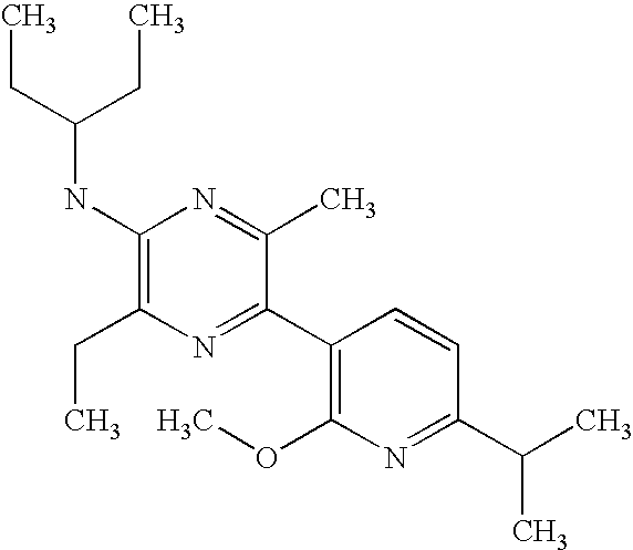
C1(NC(CC)CC)=C(CC)N=C(C2=C(OC)N=C(C(C)C)C=C2)C(C)=N1
